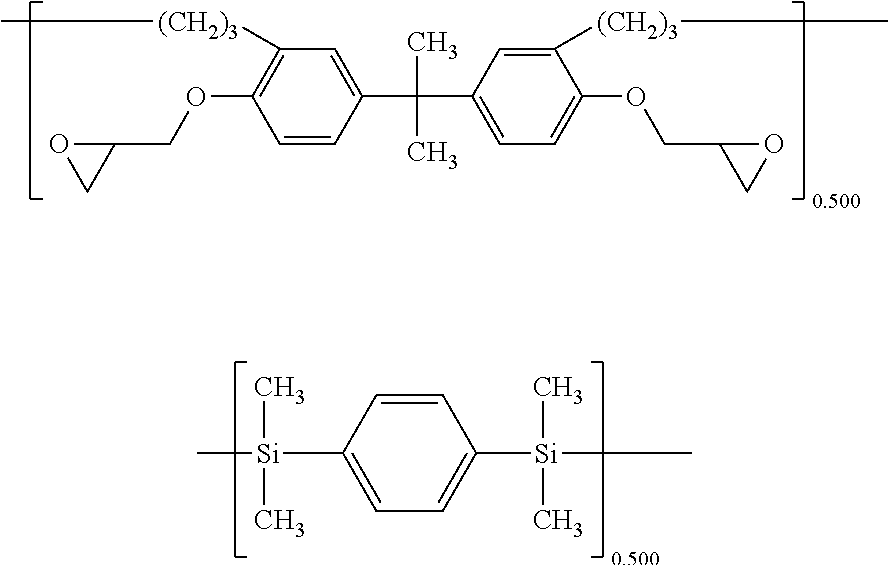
C[Si](C)(C)C1=CC=C([Si](C)(C)C)C=C1.C1(C(C2=CC=C(OCC3CO3)C([(CH2)3]C)=C2)(C)C)=CC([(CH2)3]C)=C(OCC2OC2)C=C1
